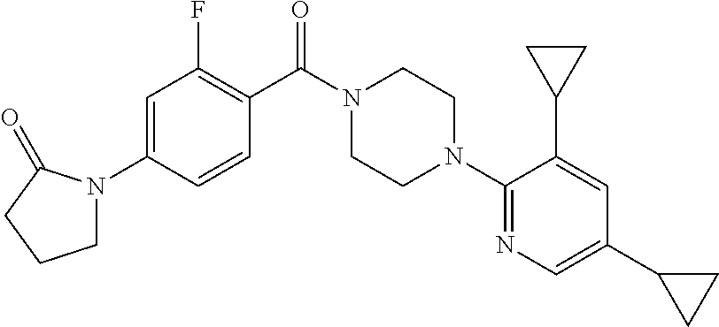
C1=C(N2CCCC2=O)C=CC(C(N2CCN(C3=NC=C(C4CC4)C=C3C3CC3)CC2)=O)=C1F
